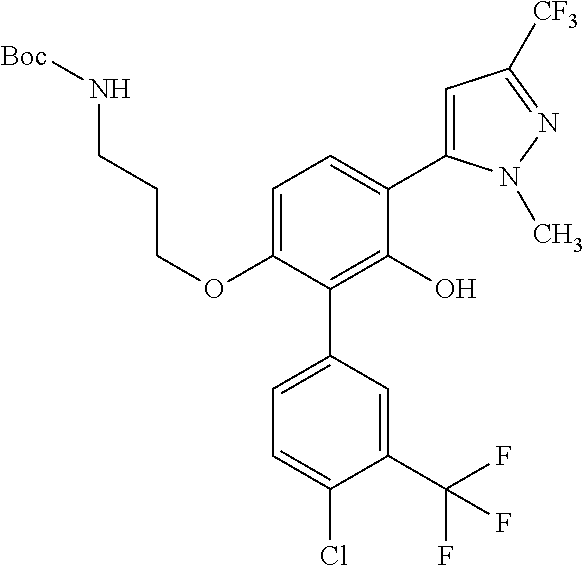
C1(OCCCN[Boc])=CC=C(C2=CC([CF3])=NN2C)C(O)=C1C1=CC=C(Cl)C(C(F)(F)F)=C1
